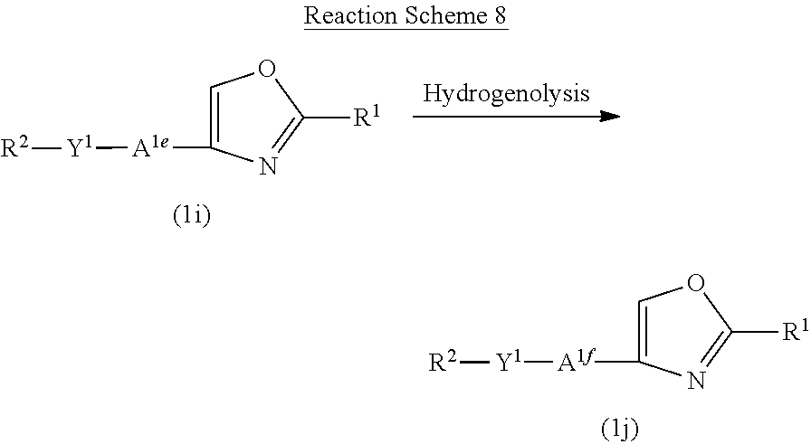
C1=C([A1f][Y1][R2])N=C([R1])O1.C1=C([A1e][Y1][R2])N=C([R1])O1
